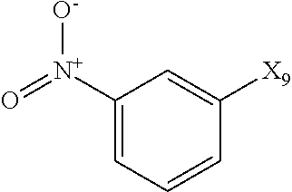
C1=CC=C([N+](=O)[O-])C=C1[X9]
